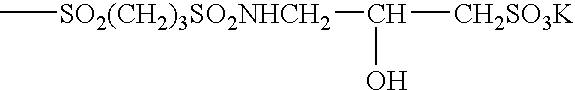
C[SO2(CH2)3SO2NHCH2]C([CH2SO3K])O
